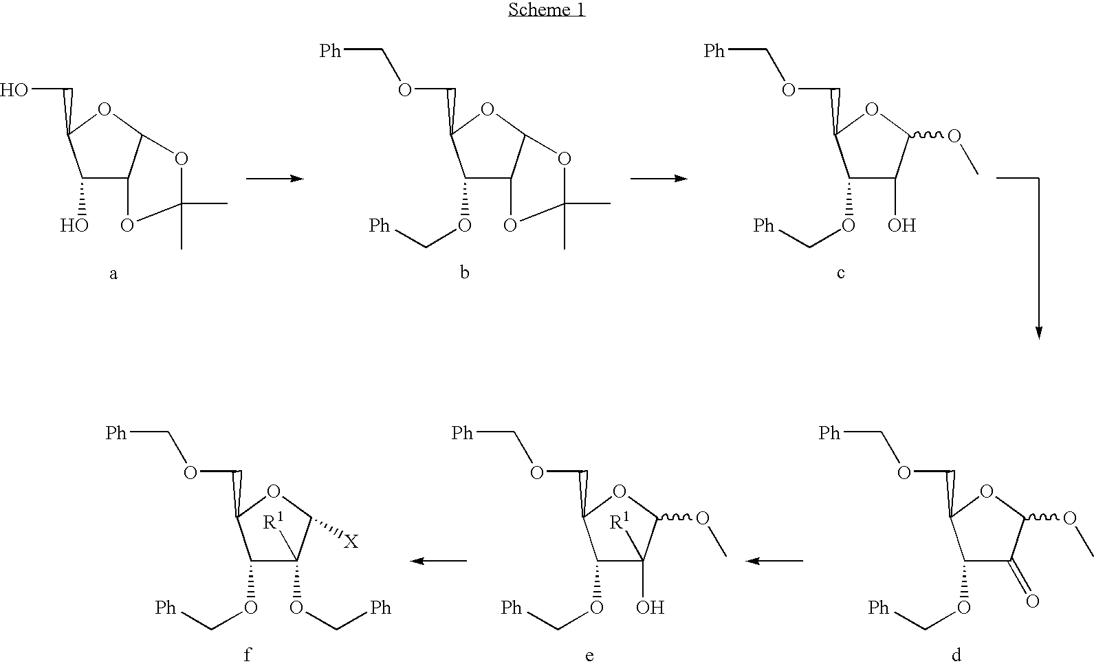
C1(O)C2C(OC1CO)OC(C)(C)O2.C1(OC[Ph])C2C(OC1COC[Ph])OC(C)(C)O2.C1(OC[Ph])C(O)C(OC)OC1COC[Ph].C1(OC[Ph])C(=O)C(OC)OC1COC[Ph].C1(OC[Ph])C(O)([R1])C(OC)OC1COC[Ph].C1(OC[Ph])C(OC[Ph])([R1])C([X])OC1COC[Ph]
